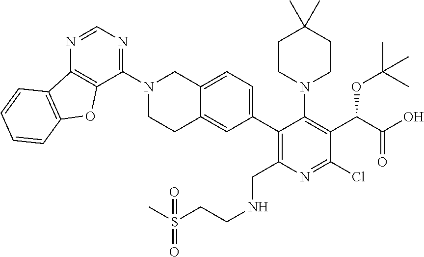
C1(N2CCC3=CC(C4=C(CNCCS(C)(=O)=O)N=C(Cl)C(C(C(O)=O)OC(C)(C)C)=C4N4CCC(C)(C)CC4)=CC=C3C2)=NC=NC2=C1OC1=C2C=CC=C1
